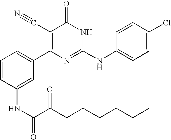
C1(NC(C(CCCCCC)=O)=O)=CC(C2=C(C#N)C(=O)NC(NC3=CC=C(Cl)C=C3)=N2)=CC=C1
